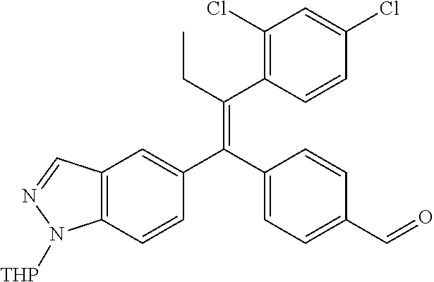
C1=CC2=C(C=C1C(C1=CC=C(C=O)C=C1)=C(C1=C(Cl)C=C(Cl)C=C1)CC)C=NN2[THP]
